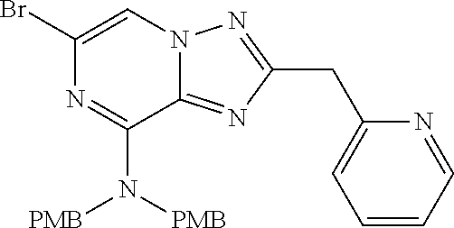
BrC1=CN2C(=NC(CC3=CC=CC=N3)=N2)C(N([PMB])[PMB])=N1
